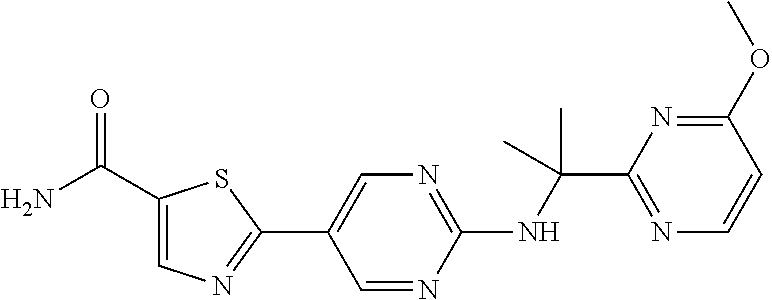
N(C(C1=NC=CC(OC)=N1)(C)C)C1=NC=C(C2=NC=C(C(N)=O)S2)C=N1
